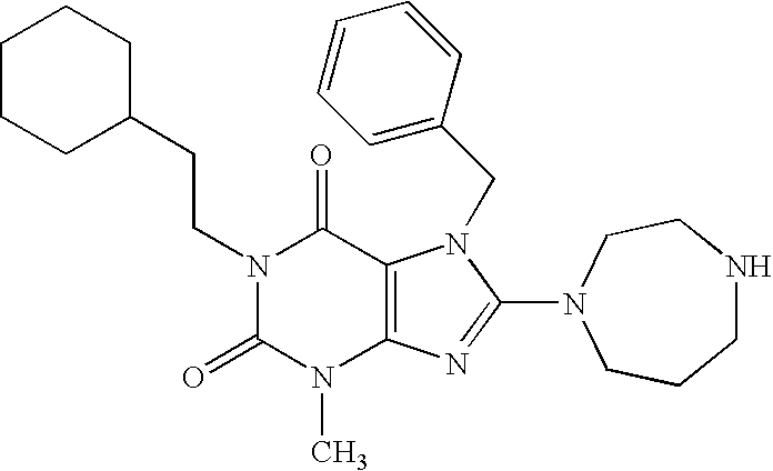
C(N1C(=O)N(C)C2=C(C1=O)N(CC1=CC=CC=C1)C(N1CCCNCC1)=N2)CC1CCCCC1
